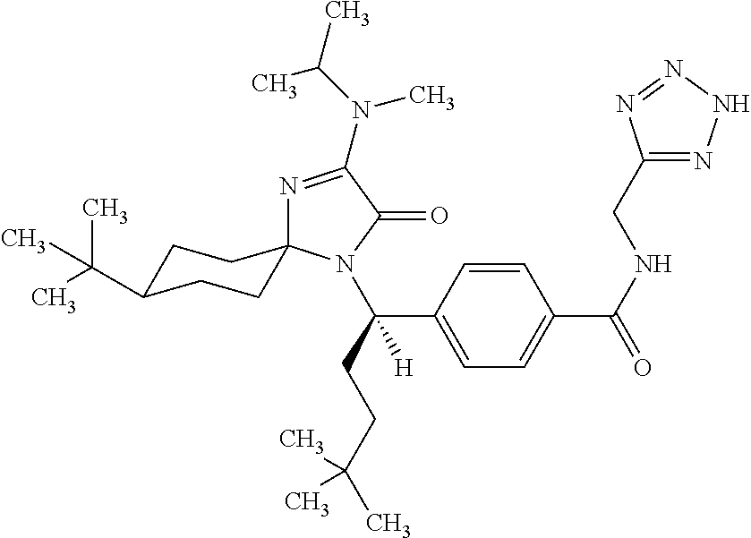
C1=CC(C(CCC(C)(C)C)([H])N2C(=O)C(N(C)C(C)C)=NC23CCC(C(C)(C)C)CC3)=CC=C1C(NCC1=NNN=N1)=O
